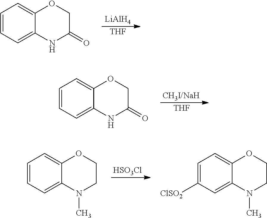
C1=CC=C2C(=C1)OCC(=O)N2.[LiAlH4].[THF].C1=CC=C2C(=C1)OCC(=O)N2.[CH3I/NaH].[THF].C1=CC=C2C(=C1)OCCN2C.[HSO3Cl].C1=C([ClSO2])C=C2C(=C1)OCCN2C
